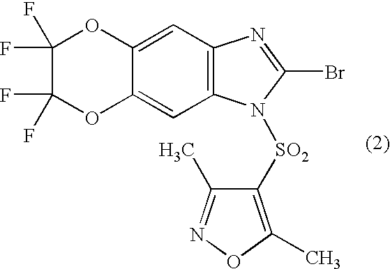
C12=CC3=C(C=C1OC(F)(F)C(F)(F)O2)N=C(Br)N3[SO2]C1=C(C)ON=C1C
